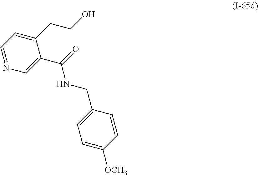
C1(CCO)=CC=NC=C1C(=O)NCC1=CC=C([OCH3])C=C1
